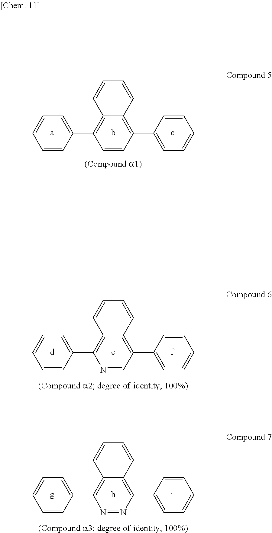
C1=CC=CC(C2=C3C(=C(C4=CC=CC=C4)C=C2)C=CC=C3)=C1.C1=CC=CC(C2=C3C(=C(C4=CC=CC=C4)C=N2)C=CC=C3)=C1.C1=CC=CC(C2=C3C(=C(C4=CC=CC=C4)N=N2)C=CC=C3)=C1
